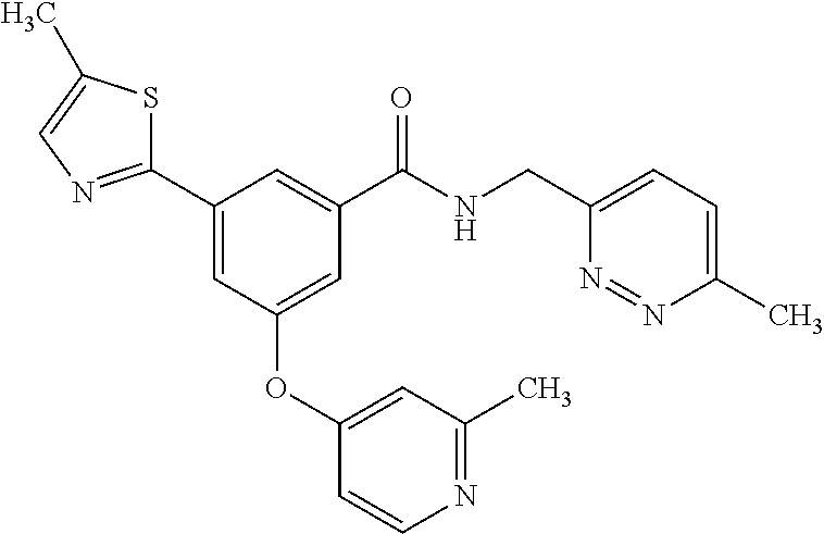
C1(C2=NC=C(C)S2)=CC(OC2=CC(C)=NC=C2)=CC(C(NCC2=CC=C(C)N=N2)=O)=C1
